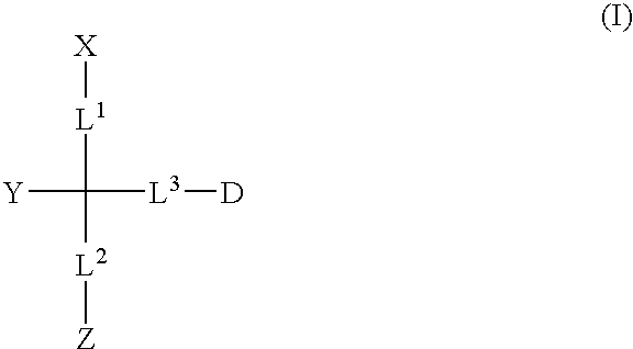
[X][L1]C([L3][D])([Y])[L2][Z]
